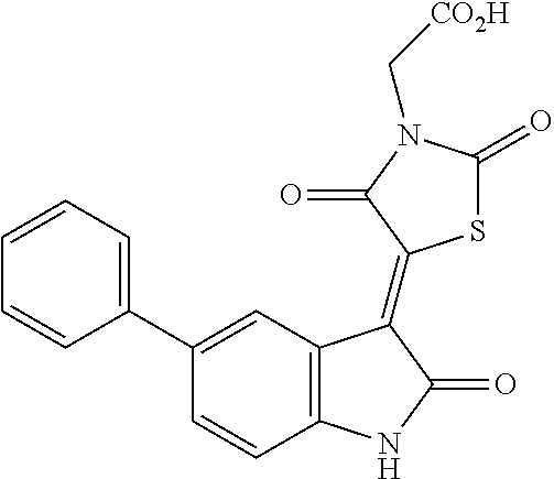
C12=C(C=C(C3=CC=CC=C3)C=C1)C(=C1SC(=O)N(C[CO2H])C1=O)C(=O)N2
